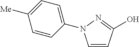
C1=CC(O)=NN1C1=CC=C([Me])C=C1
